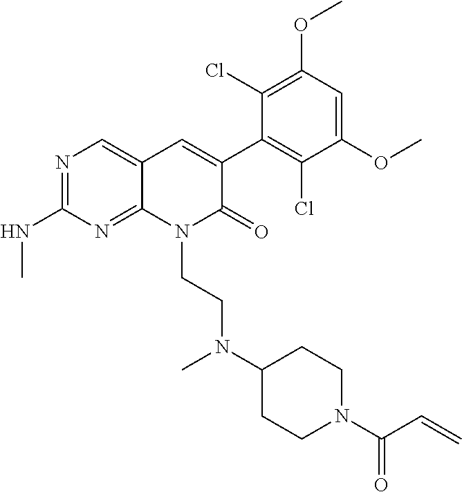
C1(NC)=NC=C2C(=N1)N(CCN(C1CCN(C(C=C)=O)CC1)C)C(=O)C(C1=C(Cl)C(OC)=CC(OC)=C1Cl)=C2
